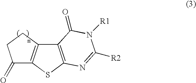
C12=C(SC3=C1CCC3=O)N=C([R2])N([R1])C2=O
